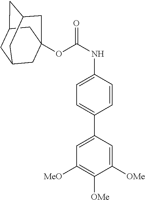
O(C(NC1=CC=C(C2=CC([MeO])=C([OMe])C([OMe])=C2)C=C1)=O)C12CC3CC(CC(C1)C3)C2
